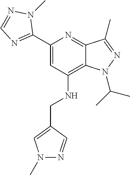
C12=C(NCC3=CN(C)N=C3)C=C(C3=NC=NN3C)N=C1C(C)=NN2C(C)C
